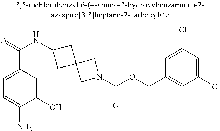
C1(O)=CC(C(=O)NC2CC3(C2)CN(C(OCC2=CC(Cl)=CC(Cl)=C2)=O)C3)=CC=C1N
